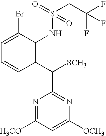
C1=C(Br)C(NS(CC(F)(F)F)(=O)=O)=C(C([SCH3])C2=NC([OCH3])=CC([H3CO])=N2)C=C1
